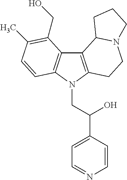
C12=C(N(CC(C3=CC=NC=C3)O)C3=C1C(CO)=C(C)C=C3)CCN1C2CCC1
